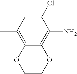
C12=C(C)C=C(Cl)C(N)=C1OCCO2
